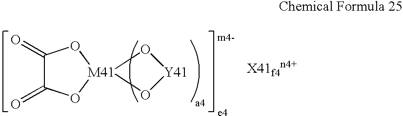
[M41]12(OC(=O)C(=O)O1)O[Y41]O2
